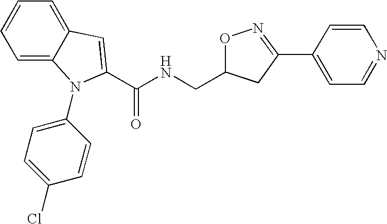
C1=CC=C2C(=C1)C=C(C(NCC1ON=C(C3=CC=NC=C3)C1)=O)N2C1=CC=C(Cl)C=C1
